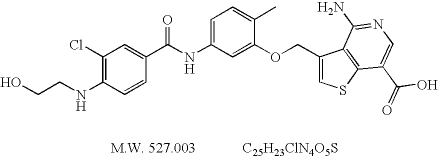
C1(Cl)=C(NCCO)C=CC(C(NC2=CC=C(C)C(OCC3=CSC4=C3C(N)=NC=C4C(=O)O)=C2)=O)=C1.[C25H23ClN4O5S]
